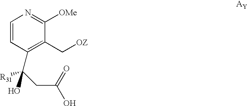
C1=CC(C(CC(O)=O)(O)[R31])=C(C[OZ])C([OMe])=N1.[AY]
